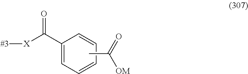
C1(C([X][#3])=O)=CC=CC=C1.CC(=O)[OM]
